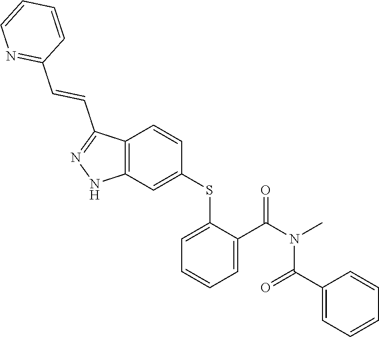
C1(SC2=CC3=C(C=C2)C(C=CC2=NC=CC=C2)=NN3)=CC=CC=C1C(N(C)C(C1=CC=CC=C1)=O)=O
